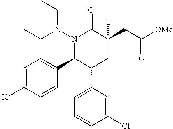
N1(N(CC)CC)C(C2=CC=C(Cl)C=C2)C(C2=CC=CC(Cl)=C2)CC(CC(=O)[OMe])(C)C1=O
